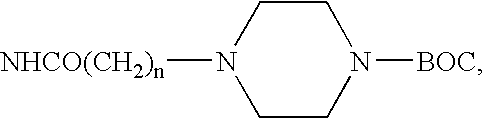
[NHCO(CH2)n]N1CCN([BOC])CC1
